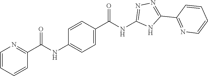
C1=CC=CC(C(NC2=CC=C(C(NC3=NN=C(C4=NC=CC=C4)N3)=O)C=C2)=O)=N1
